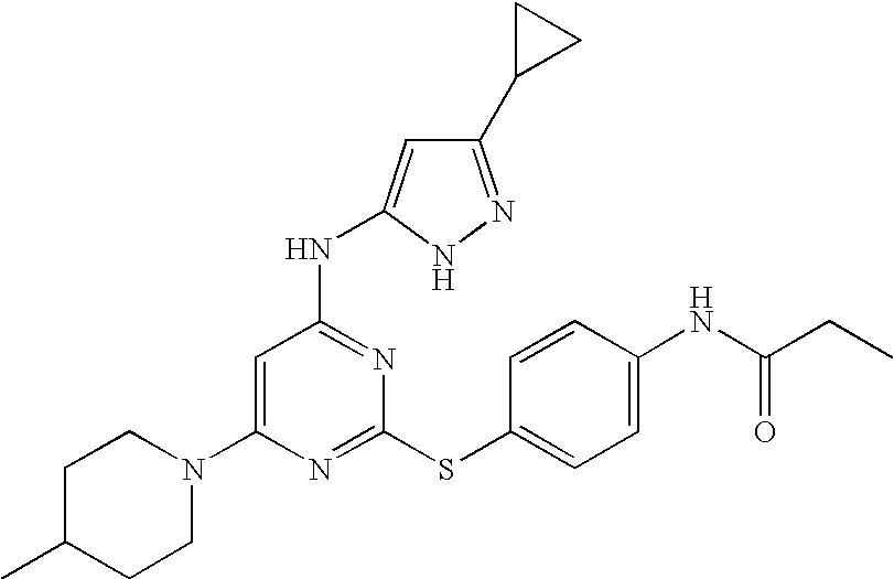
C1C(C)CCN(C2=CC(NC3=CC(C4CC4)=NN3)=NC(SC3=CC=C(NC(=O)CC)C=C3)=N2)C1
